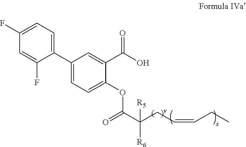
C1(C2=CC=C(F)C=C2F)=CC=C(OC(C(CC=CCC)([R5])[R6])=O)C(C(O)=O)=C1
